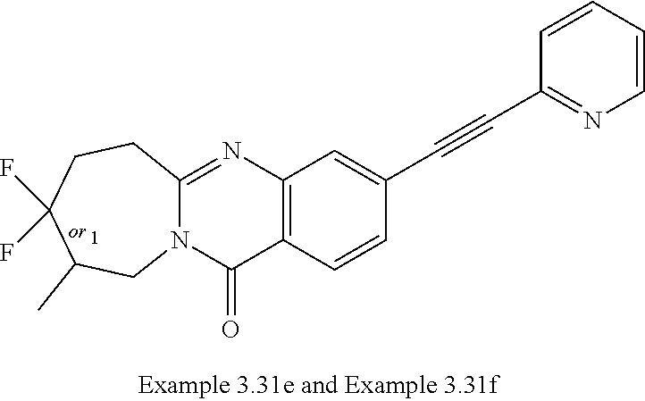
C12=NC3=C(C(=O)N1CC(C)C(F)(F)CC2)C=CC(C#CC1=NC=CC=C1)=C3
